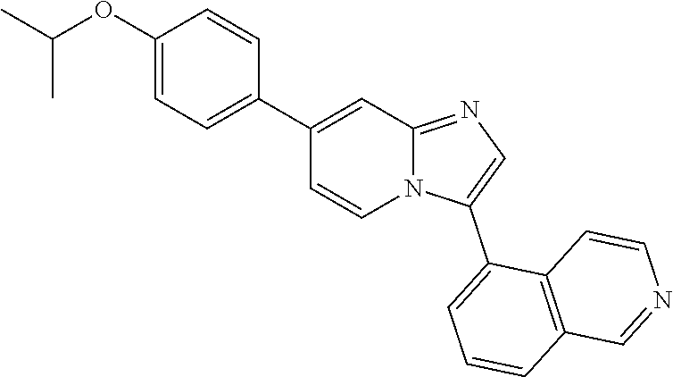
C1(OC(C)C)=CC=C(C2=CC3=NC=C(C4=CC=CC5=C4C=CN=C5)N3C=C2)C=C1
